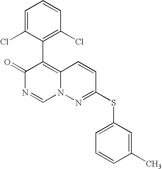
O=C1N=CN2C(=C1C1=C(Cl)C=CC=C1Cl)C=CC(SC1=CC=CC(C)=C1)=N2
